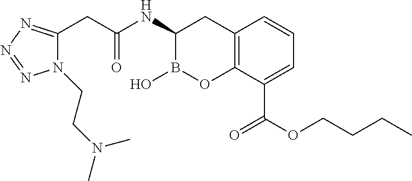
N1(CCN(C)C)C(CC(NC2B(O)OC3=C(C2)C=CC=C3C(OCCCC)=O)=O)=NN=N1
